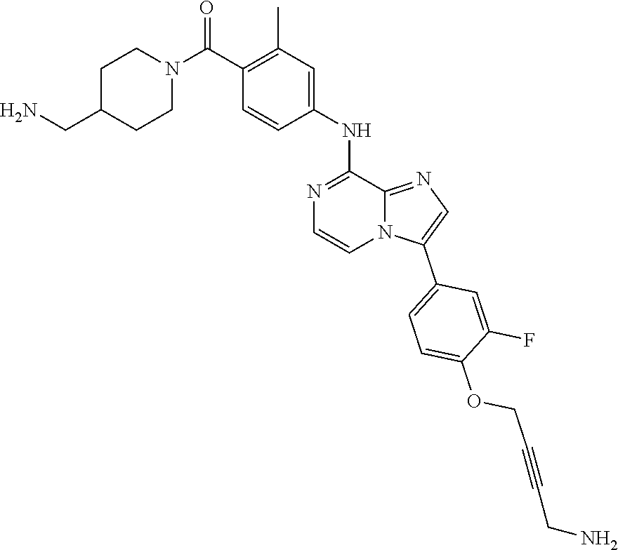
C1C(CN)CCN(C(C2=C(C)C=C(NC3=NC=CN4C3=NC=C4C3=CC=C(OCC#CCN)C(F)=C3)C=C2)=O)C1
